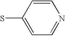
C1=CC(S)=CC=N1
